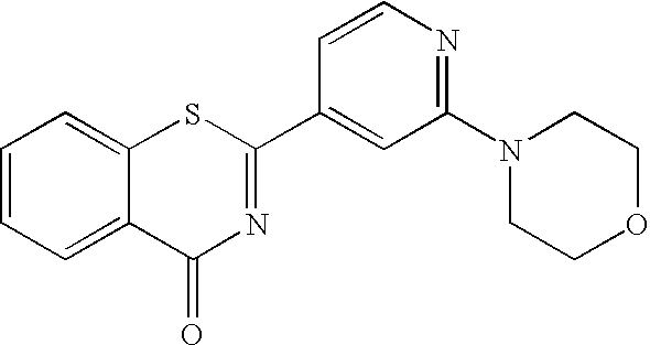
C1=CC=C2C(=C1)SC(C1=CC(N3CCOCC3)=NC=C1)=NC2=O
